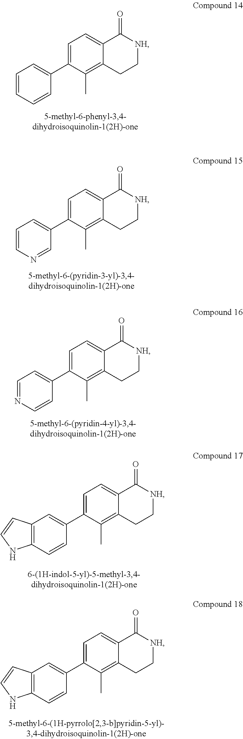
C1=CC=CC(C2=CC=C3C(=C2C)CC[NH]C3=O)=C1.C1=CN=CC(C2=CC=C3C(=C2C)CC[NH]C3=O)=C1.C1=NC=CC(C2=CC=C3C(=C2C)CC[NH]C3=O)=C1.C12=C(C=CC(C3=CC=C4C(=C3C)CC[NH]C4=O)=C1)NC=C2.C12=C(C=CC(C3=CC=C4C(=C3C)CC[NH]C4=O)=C1)NC=C2
